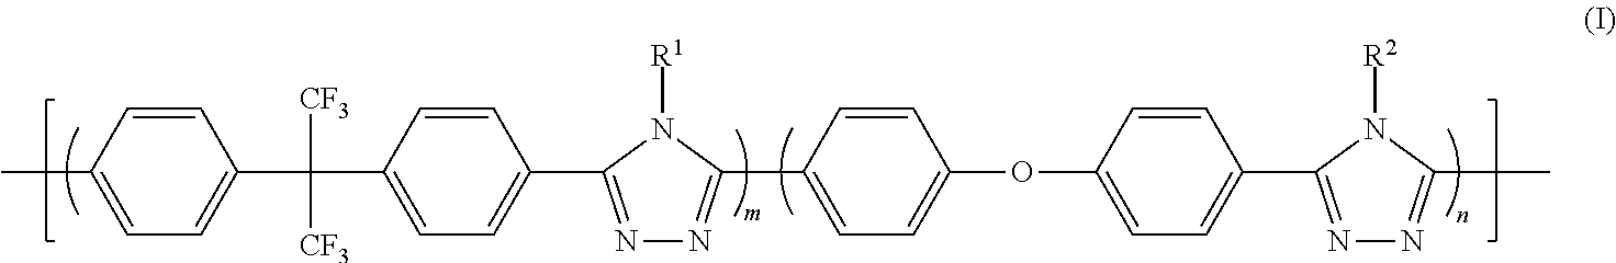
C1=CC(C)=CC=C1C(C1=CC=C(C2=NN=C(C3=CC=C(OC4=CC=C(C5=NN=C(C)N5[R2])C=C4)C=C3)N2[R1])C=C1)([CF3])[CF3]
